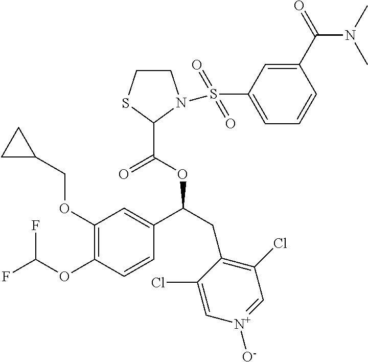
C1(OCC2CC2)=C(OC(F)F)C=CC(C(CC2=C(Cl)C=[N+]([O-])C=C2Cl)OC(=O)C2SCCN2S(C2=CC=CC(C(N(C)C)=O)=C2)(=O)=O)=C1
